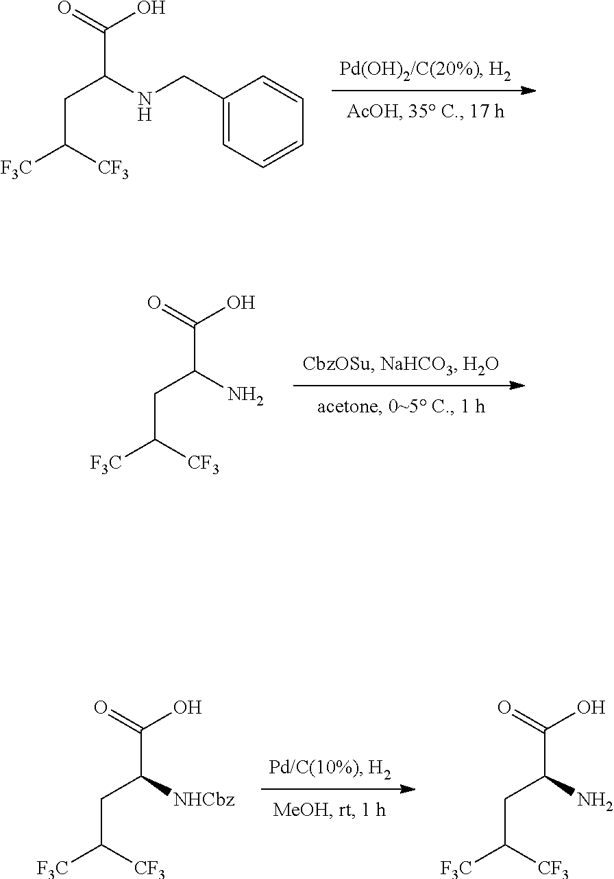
C1(CNC(CC([F3C])[CF3])C(=O)O)=CC=CC=C1.[NHCbz]C(CC([F3C])[CF3])C(=O)O.NC(CC([F3C])[CF3])C(=O)O.NC(CC([F3C])[CF3])C(=O)O
